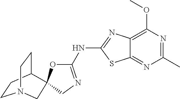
C1CC2CCN1CC21OC(NC2=NC3=C(OC)N=C(C)N=C3S2)=NC1
